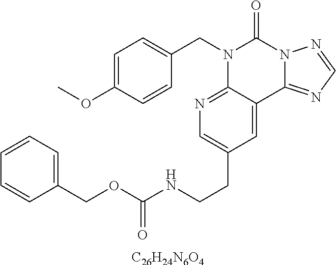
C1=C(OC)C=CC(CN2C3=NC=C(CCNC(OCC4=CC=CC=C4)=O)C=C3C3=NC=NN3C2=O)=C1.[C26H24N6O4]
